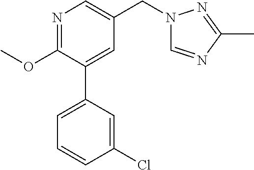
C1(OC)=NC=C(CN2C=NC(C)=N2)C=C1C1=CC=CC(Cl)=C1
